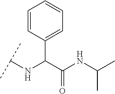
C1(C(C(NC(C)C)=O)NC(C)C)=CC=CC=C1
